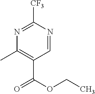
C1=NC([CF3])=NC(C)=C1C(OCC)=O
